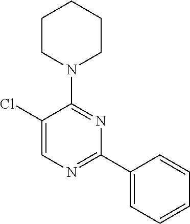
ClC1=CN=C(C2=CC=CC=C2)N=C1N1CCCCC1
